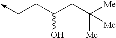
C(CC(CC([Me])([Me])[Me])O)->C
